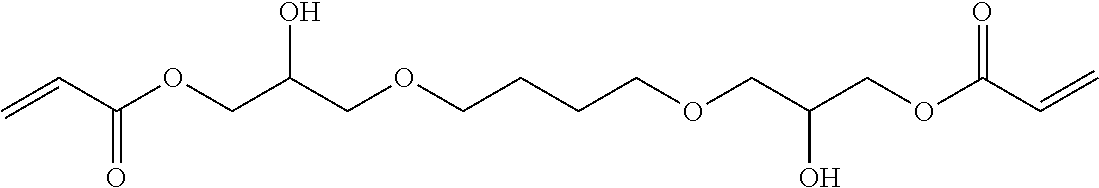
C=CC(OCC(COCCCCOCC(COC(C=C)=O)O)O)=O
